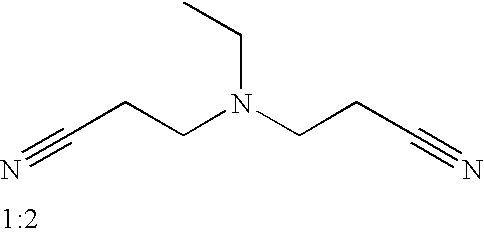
N#CCCN(CCC#N)CC
